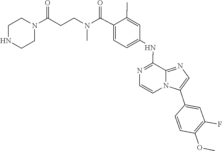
C1(C(N(CCC(=O)N2CCNCC2)C)=O)=CC=C(NC2=NC=CN3C2=NC=C3C2=CC(F)=C(OC)C=C2)C=C1C
